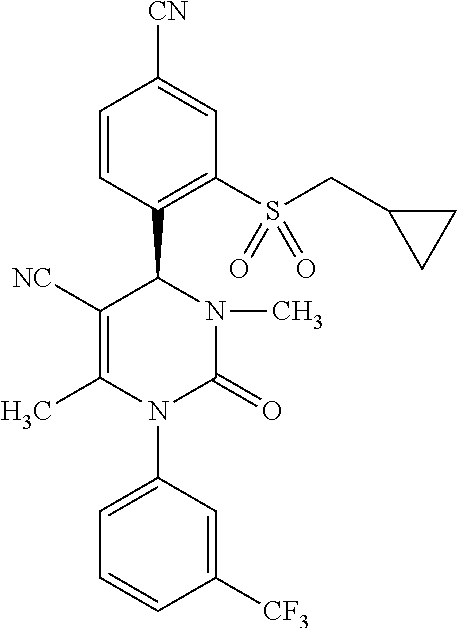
C1([NC])=C(C)N(C2=CC=CC([CF3])=C2)C(=O)N(C)C1C1=C(S(CC2CC2)(=O)=O)C=C([CN])C=C1
